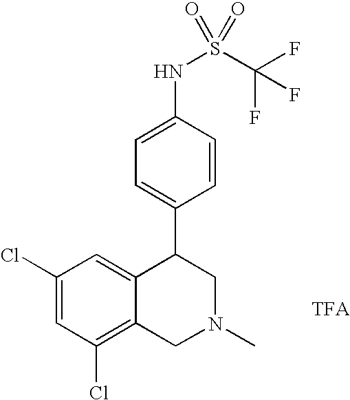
C1(Cl)=CC(Cl)=C2C(=C1)C(C1=CC=C(NS(=O)(=O)C(F)(F)F)C=C1)CN(C)C2
